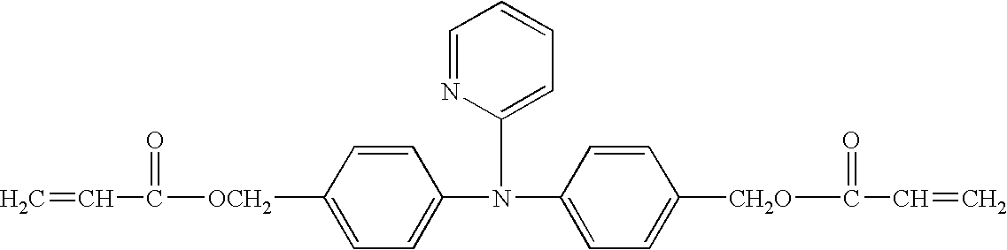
C1=C(N(C2=CC=CC=N2)C2=CC=C([CH2O]C(=O)C=C)C=C2)C=CC([OCH2]C(=O)C=C)=C1
